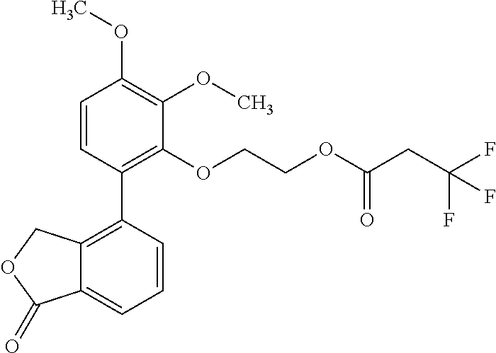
C1=CC(C2=C3C(=CC=C2)C(=O)OC3)=C(OCCOC(CC(F)(F)F)=O)C(OC)=C1OC
